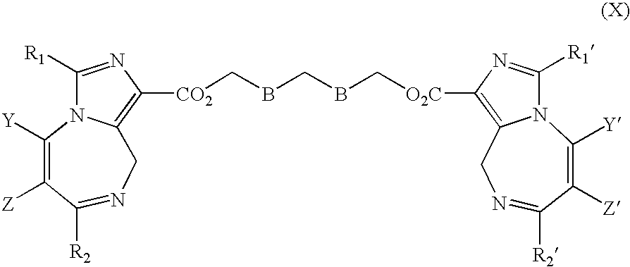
C1([Y])=C([Z])C([R2])=NCC2=C([CO2]CBCBC[O2C]C3=C4N(C([R1])=N3)C([Y])=C([Z])C([R2])=NC4)N=C([R1])N12
